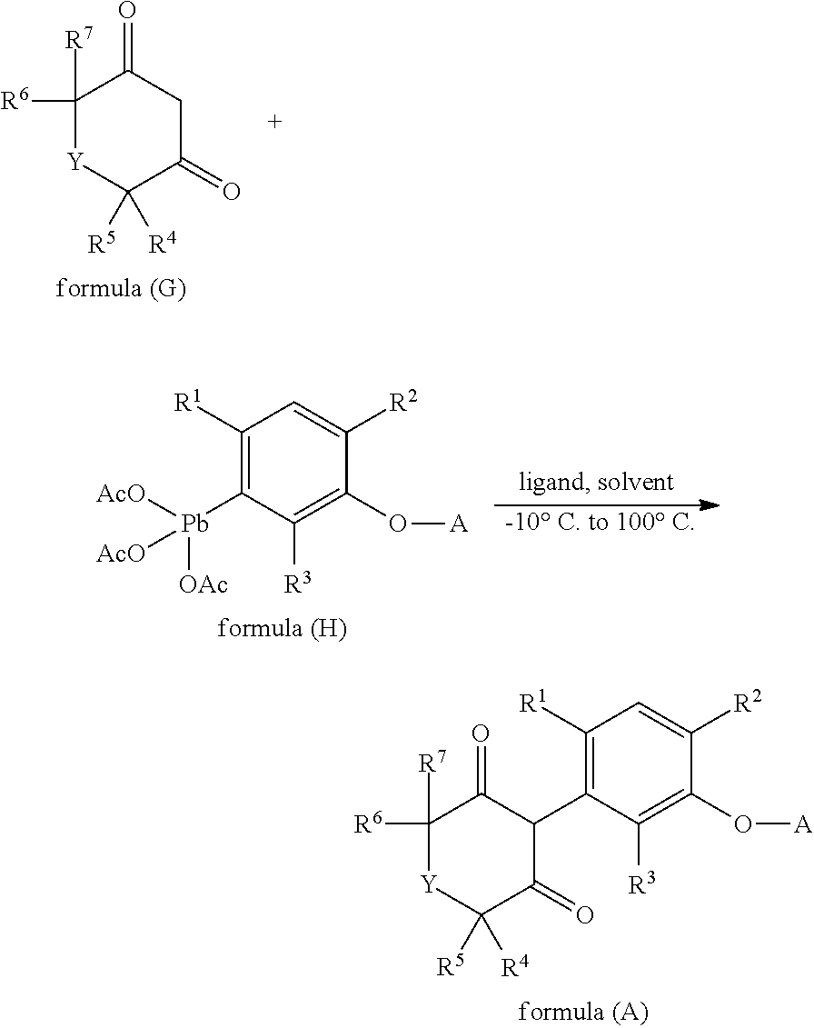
C1(C2=C([R1])C=C([R2])C(O[A])=C2[R3])C(=O)C([R7])([R6])[Y]C([R5])([R4])C1=O.C1([R6])([R7])[Y]C([R5])([R4])C(=O)CC1=O.C1([R1])=C([Pb]([AcO])([AcO])[OAc])C([R3])=C(O[A])C([R2])=C1
